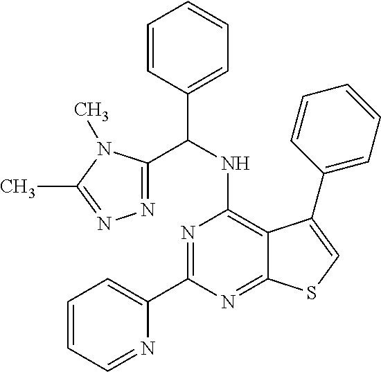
C1(C2=NC(NC(C3=CC=CC=C3)C3=NN=C(C)N3C)=C3C(=N2)SC=C3C2=CC=CC=C2)=CC=CC=N1
